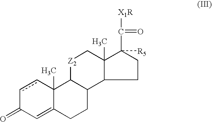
c1cC2(C)C(=CC1=O)CCC1C2[Z2]CC2(C)C1CCC2(C(=O)[X1R])[R5]
